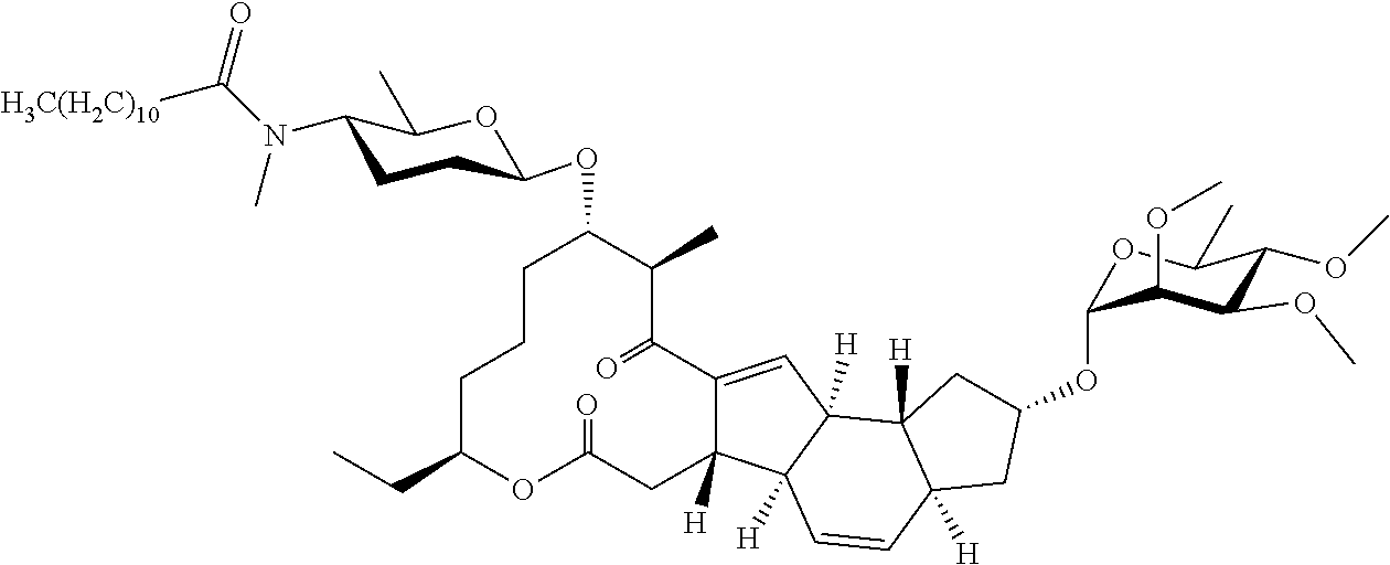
C1C(CC)OC(=O)CC2([H])C(=CC3([H])C2([H])C=CC2([H])C3([H])CC(OC3OC(C)C(OC)C(OC)C3OC)C2)C(=O)C(C)C(OC2CCC(N(C(=O)[H3C(H2C)10])C)C(C)O2)CC1
